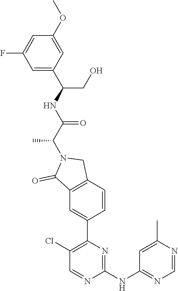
C1(NC2=NC=NC(C)=C2)=NC(C2=CC3=C(C=C2)CN(C(C(NC(C2=CC(F)=CC(OC)=C2)CO)=O)C)C3=O)=C(Cl)C=N1
